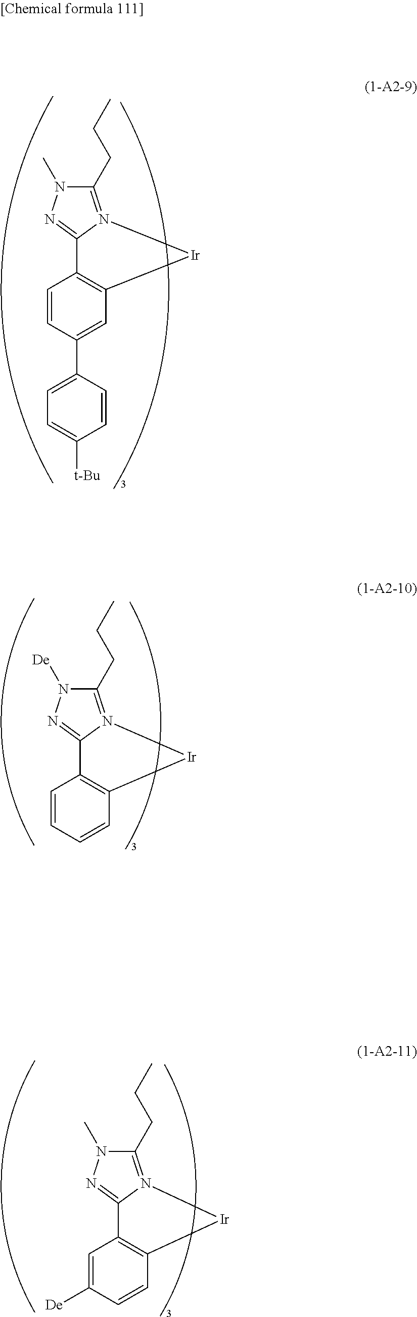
C1(CCC)=N2C(=NN1C)C1=C([Ir]2)C=C(C2=CC=C([t-Bu])C=C2)C=C1.C1(CCC)=N2C(=NN1[De])C1=C([Ir]2)C=CC=C1.C1(CCC)=N2C(=NN1C)C1=C([Ir]2)C=CC([De])=C1
